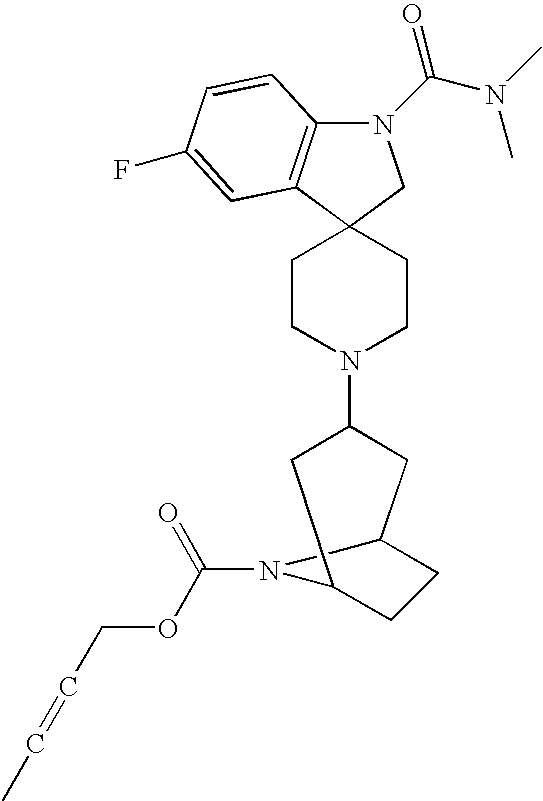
N1(C(N(C)C)=O)C2=C(C3(C1)CCN(C1CC4CCC(C1)N4C(=O)OCC=CC)CC3)C=C(F)C=C2
